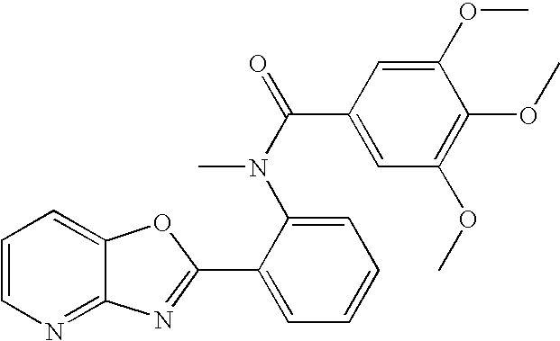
C1=CN=C2C(=C1)OC(C1=CC=CC=C1N(C(C1=CC(OC)=C(OC)C(OC)=C1)=O)C)=N2
